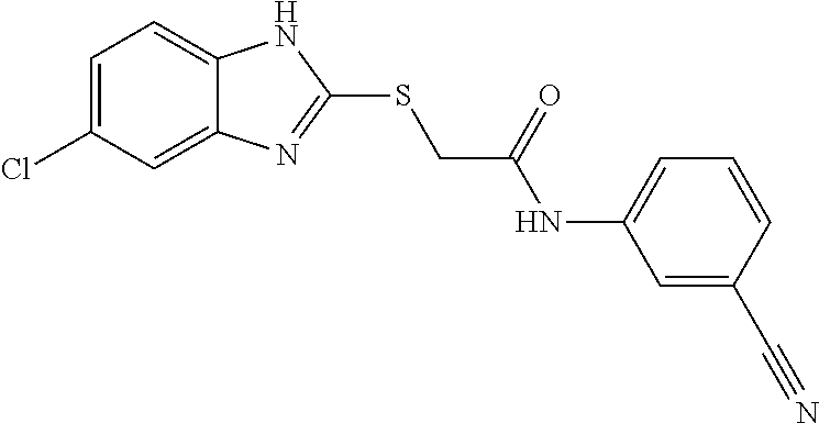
C12=CC(Cl)=CC=C1NC(SCC(NC1=CC=CC(C#N)=C1)=O)=N2
